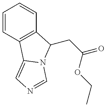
C1=CC2=C(C=C1)C(CC(=O)OCC)N1C2=CN=C1
